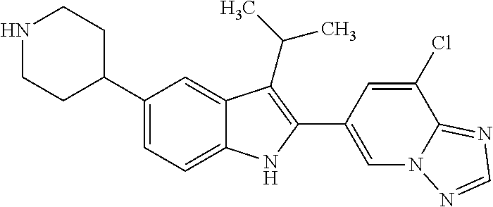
N1CCC(C2=CC=C3C(=C2)C(C(C)C)=C(C2=CN4C(=NC=N4)C(Cl)=C2)N3)CC1
